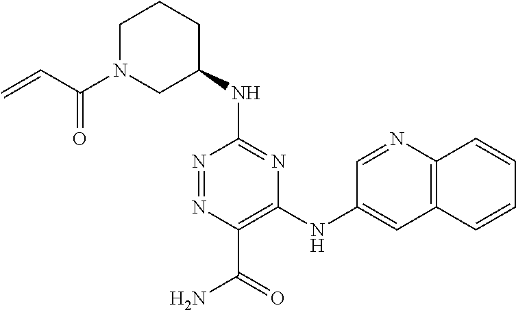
C1(NC2=NC(NC3=CC4=C(N=C3)C=CC=C4)=C(C(=O)N)N=N2)CCCN(C(=O)C=C)C1
